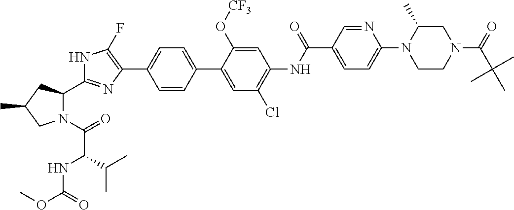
N1C(F)=C(C2=CC=C(C3=CC(Cl)=C(NC(C4=CC=C(N5CCN(C(C(C)(C)C)=O)CC5C)N=C4)=O)C=C3O[CF3])C=C2)N=C1C1N(C(=O)C(NC(OC)=O)C(C)C)CC(C)C1
